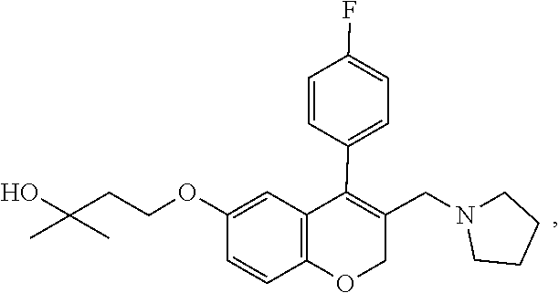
C1CN(CC2=C(C3=CC=C(F)C=C3)C3=C(C=CC(OCCC(O)(C)C)=C3)OC2)CC1
